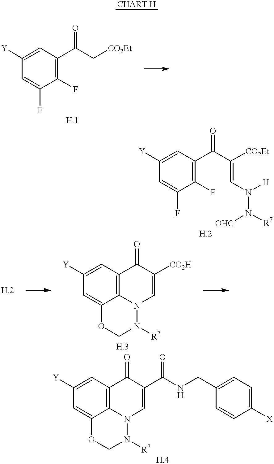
C1=C(F)C(F)=C(C(C[CO2Et])=O)C=C1[Y].C1=C(F)C(F)=C(C(C(=CN([H])N([OHC])[R7])[CO2Et])=O)C=C1[Y].C1=C2C3=C(C=C1[Y])C(=O)C([CO2H])=CN3N([R7])CO2.C1=C2C3=C(C=C1[Y])C(=O)C(C(NCC1=CC=C([X])C=C1)=O)=CN3N([R7])CO2
